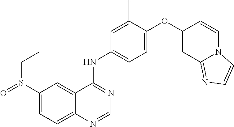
C1(S(=O)CC)=CC=C2C(=C1)C(NC1=CC=C(OC3=CC4=NC=CN4C=C3)C(C)=C1)=NC=N2
